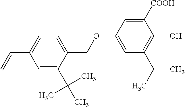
C1=C(C(C)(C)C)C(COC2=CC(C(C)C)=C(O)C([COOH])=C2)=CC=C1C=C
